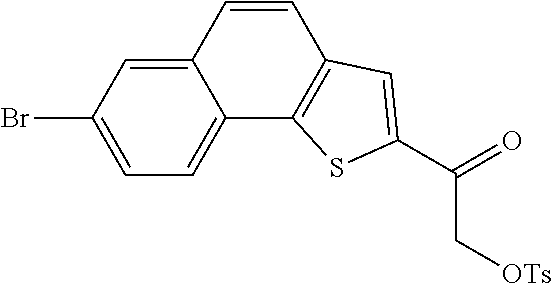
C12=CC(Br)=CC=C1C1=C(C=C2)C=C(C(C[OTs])=O)S1
